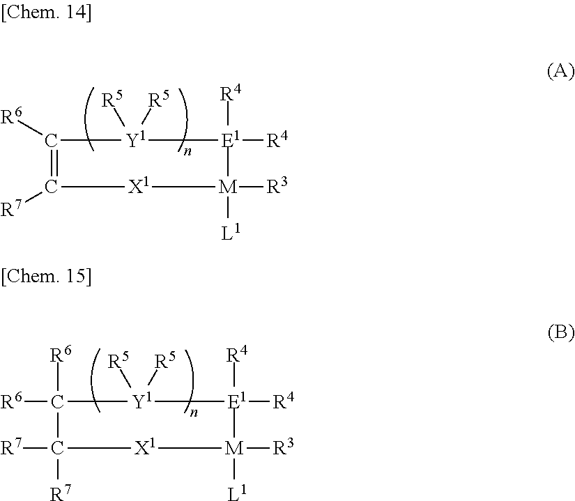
C1([R6])=C([R7])[X1][M]([R3])([L1])[E1]([R4])([R4])[Y1]1([R5])[R5].C1([R6])([R6])[Y1]([R5])([R5])[E1]([R4])([R4])[M]([R3])([L1])[X1]C1([R7])[R7]
